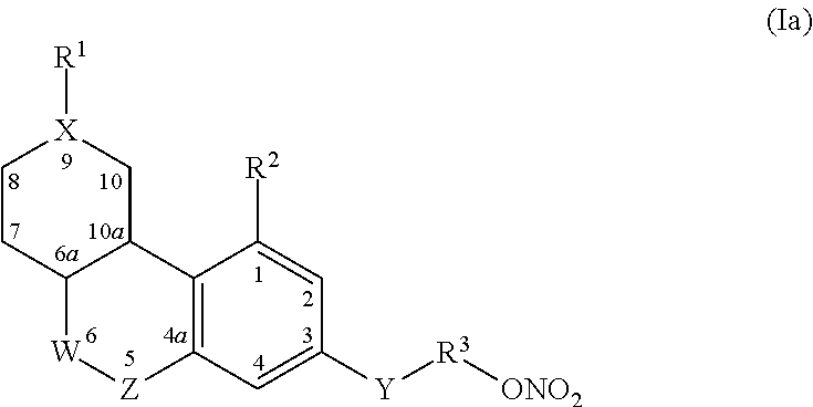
C1CC2C(C[X]1[R1])C1=C([Z][W]2)C=C([Y][R3][ONO2])C=C1[R2]
